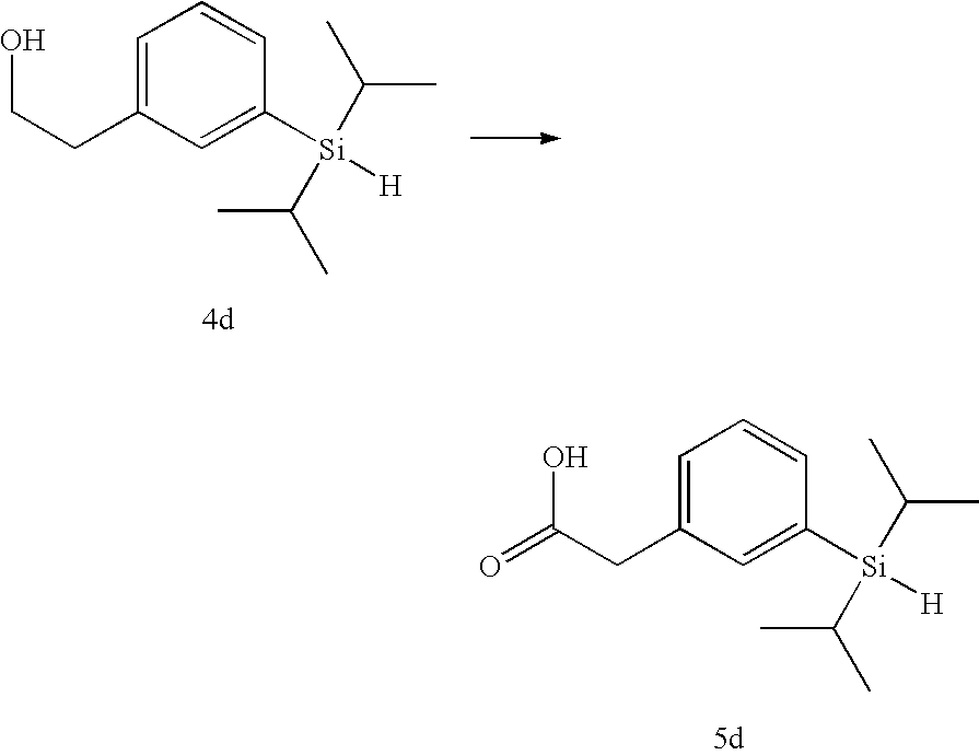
OC(CC1=CC=CC([Si](C(C)C)(C(C)C)[H])=C1)=O.OCCC1=CC=CC([Si](C(C)C)(C(C)C)[H])=C1
